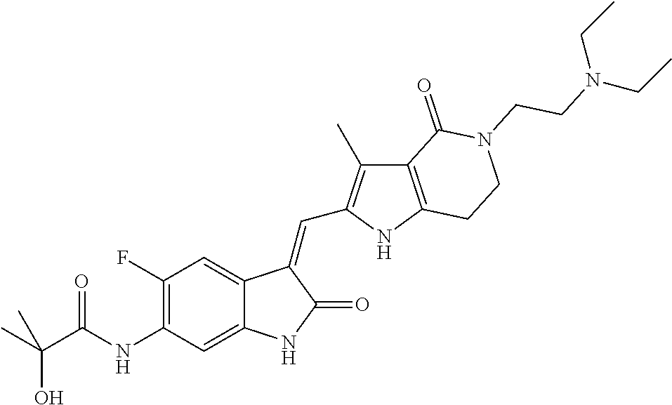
C1(F)=C(NC(C(C)(O)C)=O)C=C2C(=C1)C(=CC1=C(C)C3=C(N1)CCN(CCN(CC)CC)C3=O)C(=O)N2
